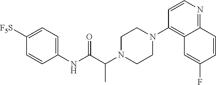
C1(NC(C(N2CCN(C3=C4C(=NC=C3)C=CC(F)=C4)CC2)C)=O)=CC=C([F5S])C=C1
